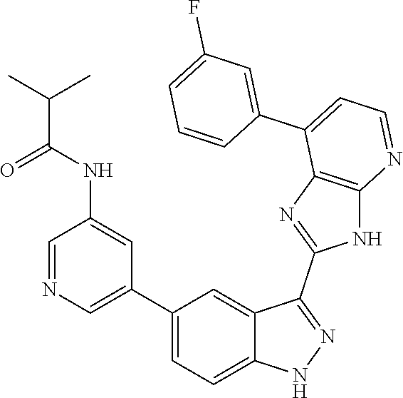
C1=NC=C(C2=CC=C3C(=C2)C(C2=NC4=C(N2)N=CC=C4C2=CC(F)=CC=C2)=NN3)C=C1NC(C(C)C)=O
